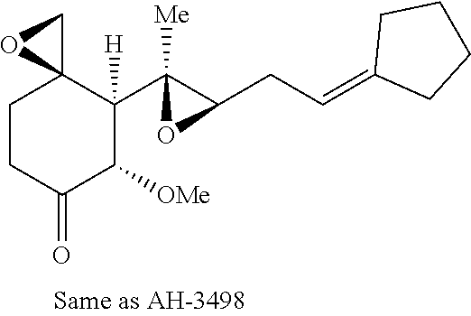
C1CC(=O)C([OMe])C(C2([Me])C(CC=C3CCCC3)O2)([H])C12OC2
